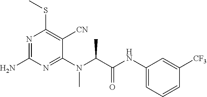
C1(N(C(C(NC2=CC=CC([CF3])=C2)=O)C)C)=NC(N)=NC(SC)=C1[CN]
